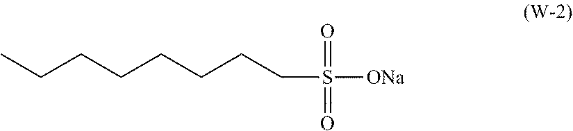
CCCCCCCCS([ONa])(=O)=O
